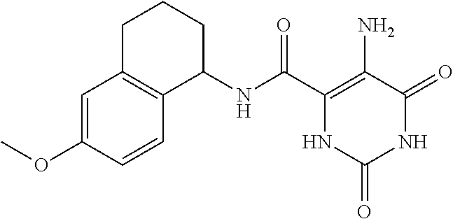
C(C1=C(N)C(=O)NC(=O)N1)(=O)NC1CCCC2=C1C=CC(OC)=C2
